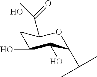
C1(O)C(O)C(O)C(C(C)C)OC1C(=O)C
